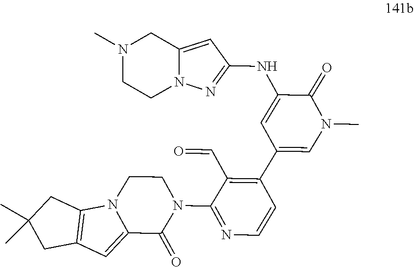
C1=C(NC2=NN3C(=C2)CN(C)CC3)C(=O)N(C)C=C1C1=C(C=O)C(N2CCN3C(=CC4=C3CC(C)(C)C4)C2=O)=NC=C1
